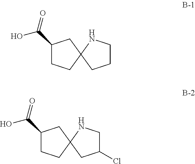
C1(C(=O)O)CCC2(C1)CC(Cl)CN2.C1(C(=O)O)CCC2(C1)CCCN2
